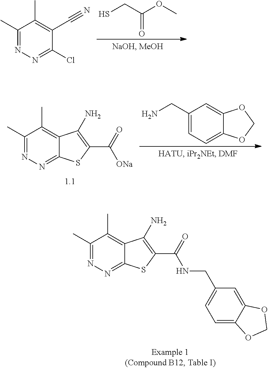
C1(C)=NN=C2C(=C1C)C(N)=C(C(NCC1=CC=C3C(=C1)OCO3)=O)S2.SCC(OC)=O.C1(C)=NN=C(Cl)C(C#N)=C1C.C1(C)=NN=C2C(=C1C)C(N)=C(C([ONa])=O)S2.NCC1=CC=C2C(=C1)OCO2
